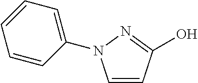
C1=CC(O)=NN1C1=CC=CC=C1
